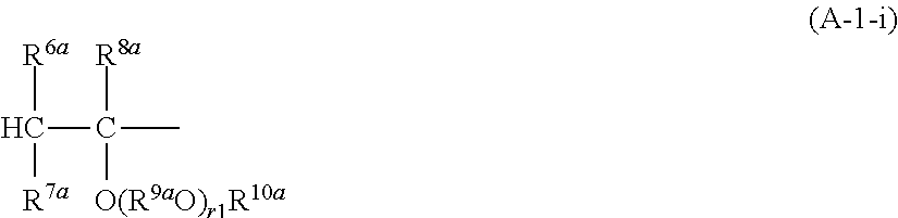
[R6a]C([R7a])C([R8a])([O(R9aO)r1R10a])C
